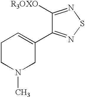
C1CN(C)CC(C2=NSN=C2[R3OXO])=C1
